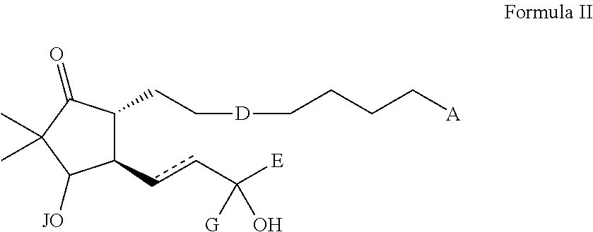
C1(ccC([E])([G])O)C(CC[D]CCCC[A])C(=O)C(C)(C)C1[JO]
